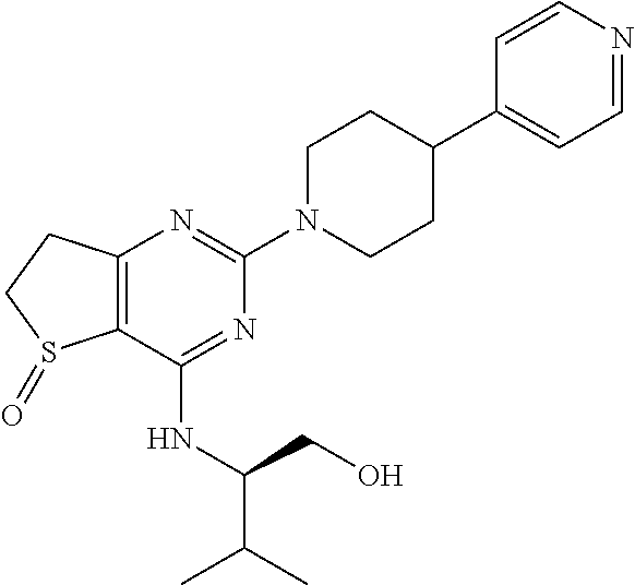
C12=C(C(NC(CO)C(C)C)=NC(N3CCC(C4=CC=NC=C4)CC3)=N1)S(=O)CC2
